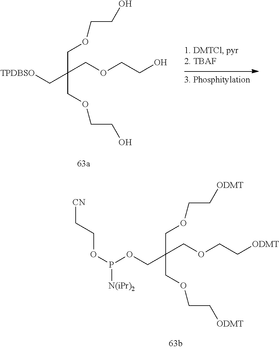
C(OCCO)C(C[TPDBSO])(COCCO)COCCO.C(OCC[ODMT])C(COP(OCC[CN])[N(iPr)2])(COCC[ODMT])COCC[ODMT]
